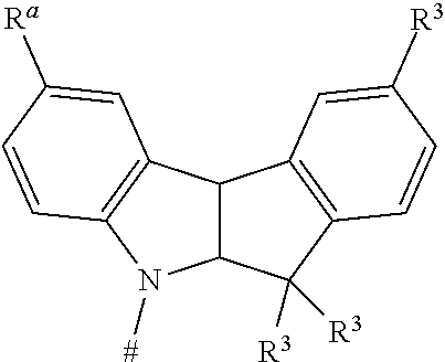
C12=C(N([#])C3C1C1=C(C3([R3])[R3])C=CC([R3])=C1)C=CC([Ra])=C2
